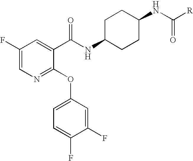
N1=C(OC2=CC=C(F)C(F)=C2)C(C(NC2CCC(NC([R])=O)CC2)=O)=CC(F)=C1
